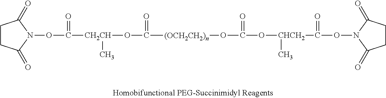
C1CC(=O)N(OC([CH2CH](C)OC(=O)[(OCH2CH2)n]OC(=O)O[CHCH2](C)C(=O)ON2C(=O)CCC2=O)=O)C1=O
